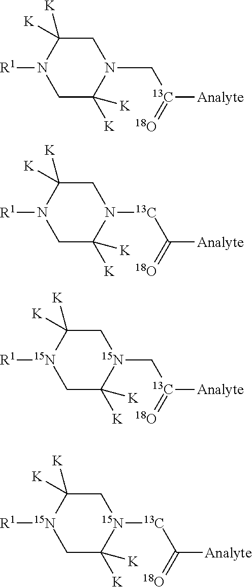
C1C([K])([K])N([R1])CC([K])([K])N1C[13C](=[18O])[Analyte].C1C([K])([K])N([R1])CC([K])([K])N1[13C]C(=[18O])[Analyte].C1C([K])([K])[15N]([R1])CC([K])([K])[15N]1C[13C](=[18O])[Analyte].C1C([K])([K])[15N]([R1])CC([K])([K])[15N]1[13C]C(=[18O])[Analyte]
